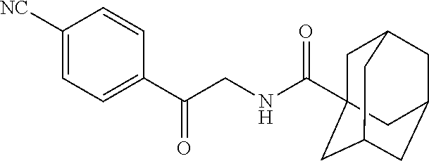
C1([NC])=CC=C(C(CNC(=O)C23CC4CC(CC(C2)C4)C3)=O)C=C1
